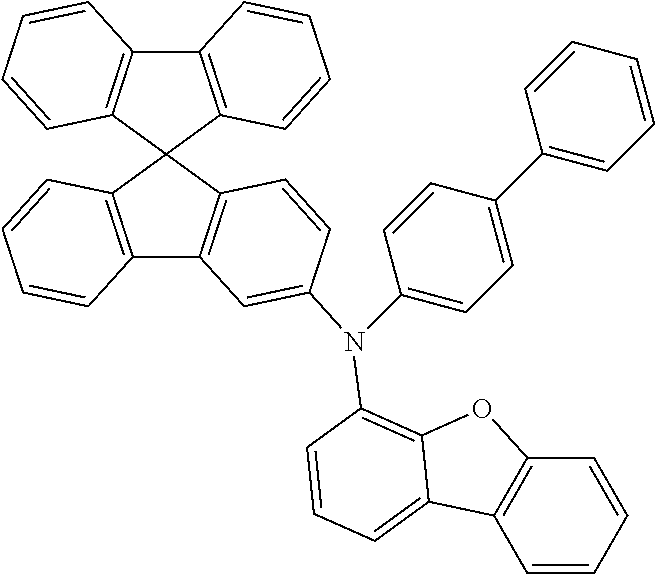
C12=C(C3(C4=C1C=CC=C4)C1=C(C4=C3C=CC(N(C3=CC=C(C5=CC=CC=C5)C=C3)C3=C5OC6=C(C=CC=C6)C5=CC=C3)=C4)C=CC=C1)C=CC=C2
